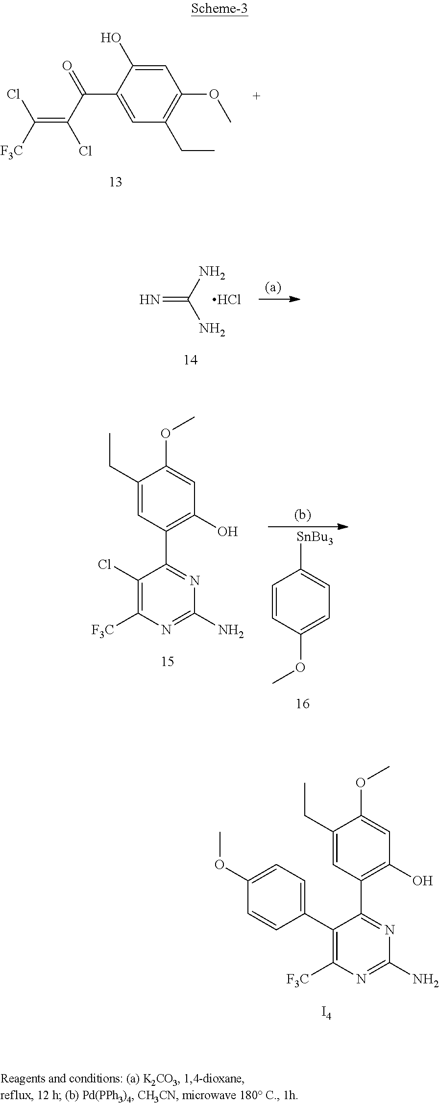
C1=C(O)C(C(C(=C([F3C])Cl)Cl)=O)=CC(CC)=C1OC.N=C(N)N.Cl.C1=CC(OC)=CC=C1[SnBu3].C1(CC)=CC(C2=NC(N)=NC([F3C])=C2Cl)=C(O)C=C1OC.C1(CC)=CC(C2=NC(N)=NC([F3C])=C2C2=CC=C(OC)C=C2)=C(O)C=C1OC.[I4]
